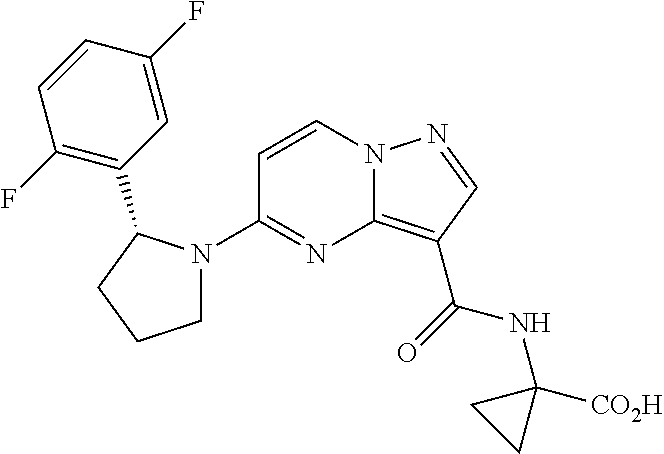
C1=CN2C(=C(C(NC3([CO2H])CC3)=O)C=N2)N=C1N1CCCC1C1=C(F)C=CC(F)=C1
